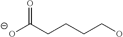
[O-]C(CCCCO)=O
